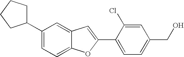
C1=C(Cl)C(C2=CC3=CC(C4CCCC4)=CC=C3O2)=CC=C1CO
